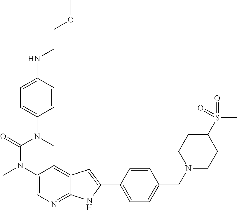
S(C1CCN(CC2=CC=C(C3=CC4=C5C(=CN=C4N3)N(C)C(=O)N(C3=CC=C(NCCOC)C=C3)C5)C=C2)CC1)(C)(=O)=O
